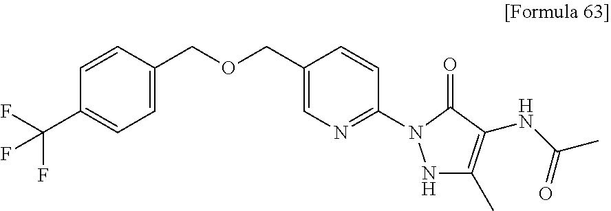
C(C1=CN=C(N2NC(C)=C(NC(C)=O)C2=O)C=C1)OCC1=CC=C(C(F)(F)F)C=C1
